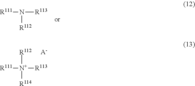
[R111][N+]([R113])([R114])[R112].[A-].[R111]N([R113])[R112]
